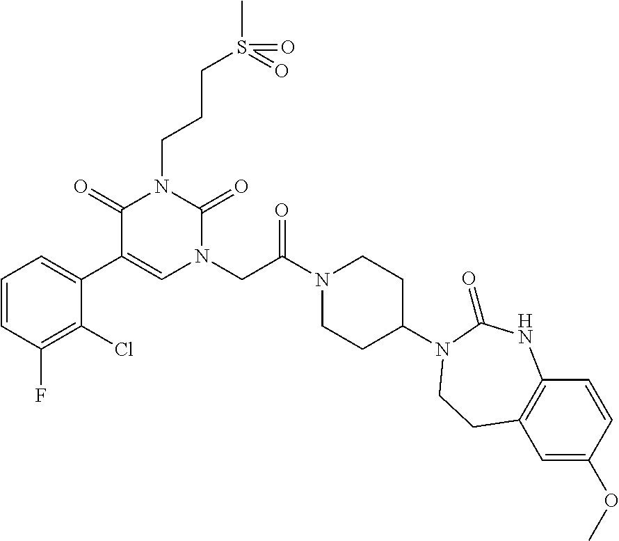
C1=CC(F)=C(Cl)C(C2=CN(CC(N3CCC(N4C(=O)NC5=C(C=C(OC)C=C5)CC4)CC3)=O)C(=O)N(CCCS(=O)(C)=O)C2=O)=C1
